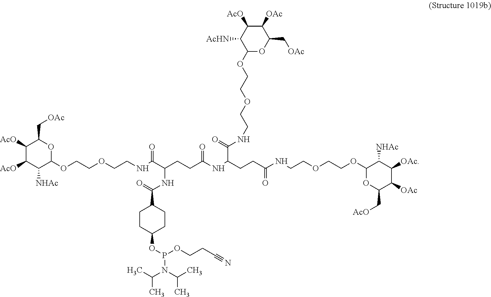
C1([AcO])C([AcO])C([NHAc])C(OCCOCCNC(C(CCC(NC(CCC(NCCOCCOC2OC(C[AcO])C([OAc])C([OAc])C2[NHAc])=O)C(=O)NCCOCCOC2OC(C[OAc])C([OAc])C([AcO])C2[AcHN])=O)NC(C2CCC(OP(OCCC#N)N(C(C)C)C(C)C)CC2)=O)=O)OC1C[OAc]
